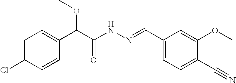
C1=C(Cl)C=CC(C(C(NN=CC2=CC=C(C#N)C(OC)=C2)=O)OC)=C1
